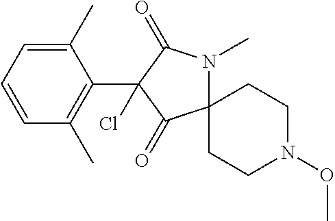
C1(C)=CC=CC(C)=C1C1(Cl)C(=O)C2(N(C)C1=O)CCN(OC)CC2
